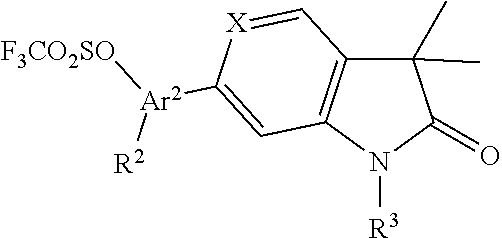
C12=C(C=[X]C([Ar2]([F3CO2SO])[R2])=C1)C(C)(C)C(=O)N2[R3]
